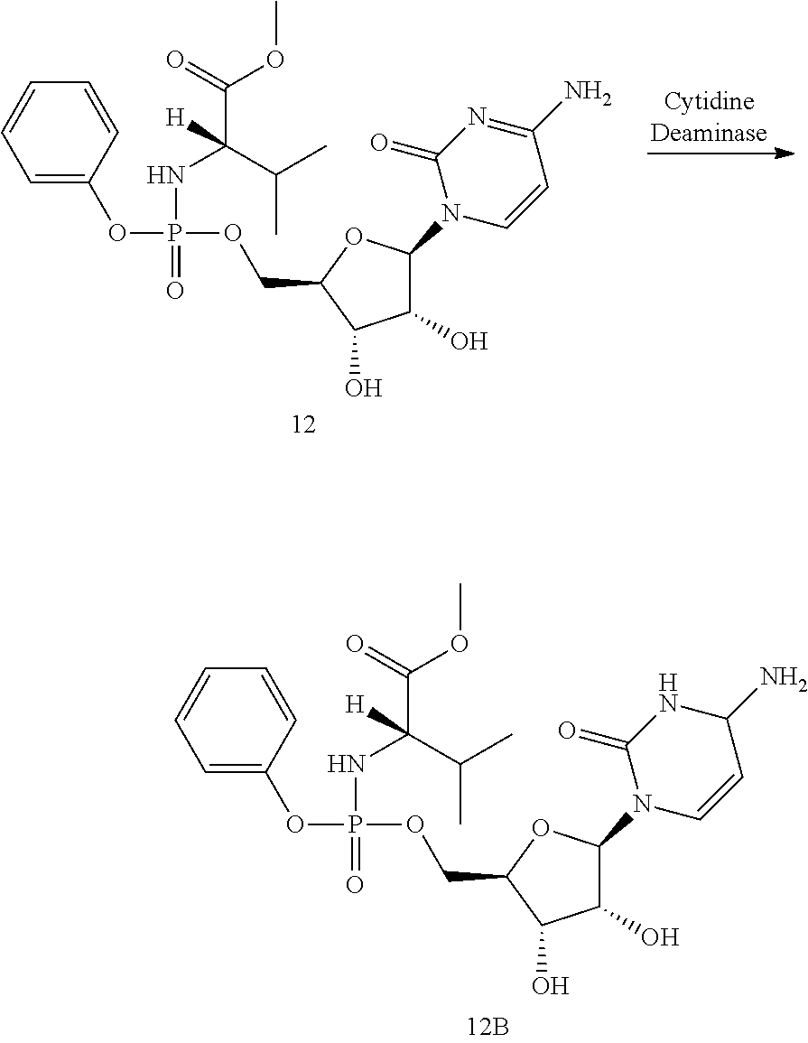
C1=CC=C(OP(NC(C(=O)OC)(C(C)C)[H])(=O)OCC2C(O)C(O)C(N3C=CC(N)=NC3=O)O2)C=C1.C1=CC=C(OP(NC(C(=O)OC)(C(C)C)[H])(=O)OCC2C(O)C(O)C(N3C=CC(N)NC3=O)O2)C=C1
